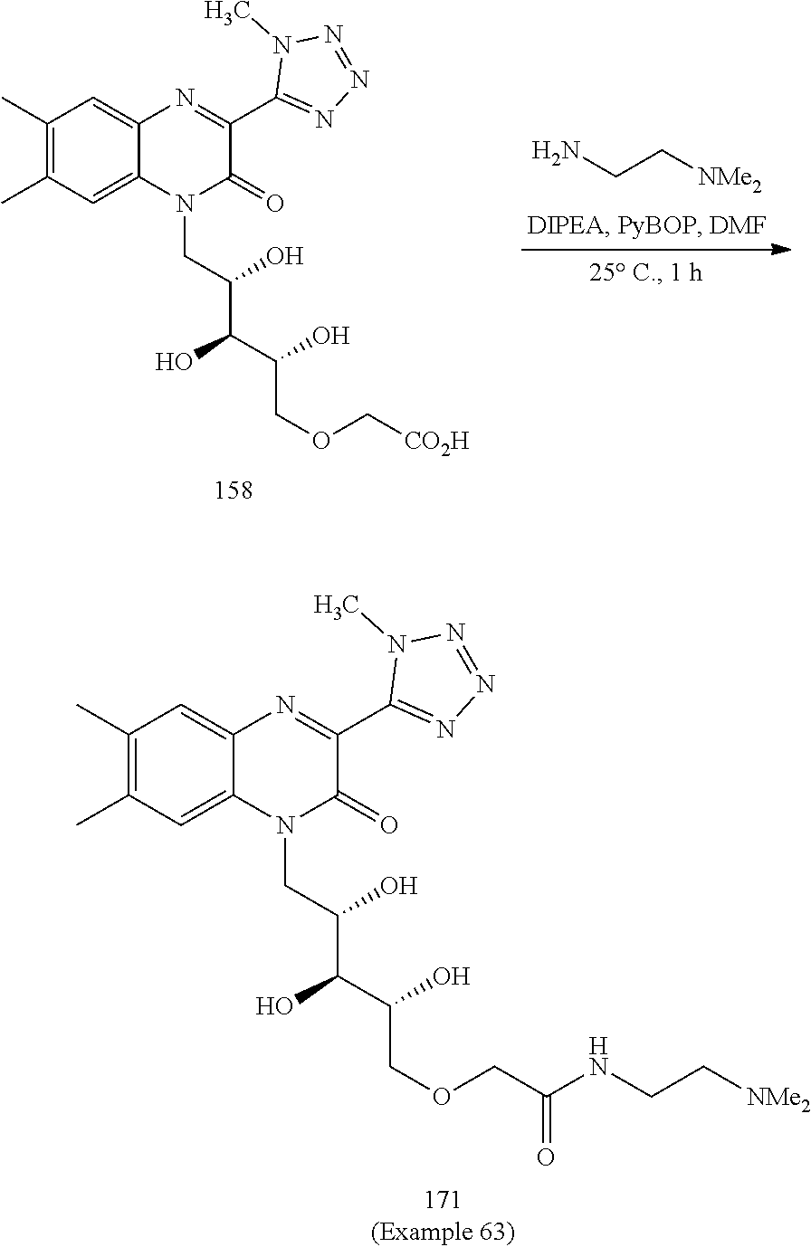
C(COC[CO2H])(C(O)C(CN1C(=O)C(C2=NN=NN2C)=NC2=CC(C)=C(C)C=C12)O)O.NCC[NMe2].C(COCC(NCC[NMe2])=O)(C(O)C(CN1C(=O)C(C2=NN=NN2C)=NC2=CC(C)=C(C)C=C12)O)O
